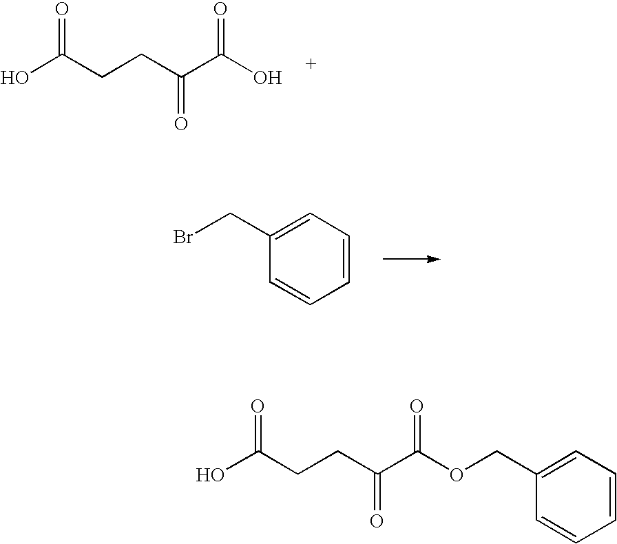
OC(CCC(=O)C(=O)O)=O.C1=C(CBr)C=CC=C1.OC(CCC(=O)C(=O)OCC1=CC=CC=C1)=O
